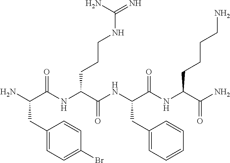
NC(C(NC(C(NC(C(NC(C(N)=O)CCCCN)=O)CC1=CC=CC=C1)=O)CCCNC(=N)N)=O)CC1=CC=C(Br)C=C1
